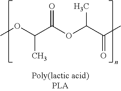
COC(C)C(OC(C)C(=O)C)=O
